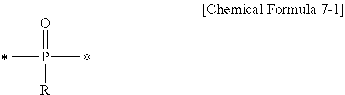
O=P([R])(C)C
